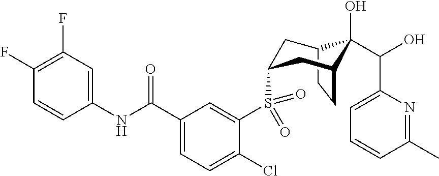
C12CCC(CC(S(C3=CC(C(NC4=CC(F)=C(F)C=C4)=O)=CC=C3Cl)(=O)=O)C1)C2(O)C(O)C1=CC=CC(C)=N1
